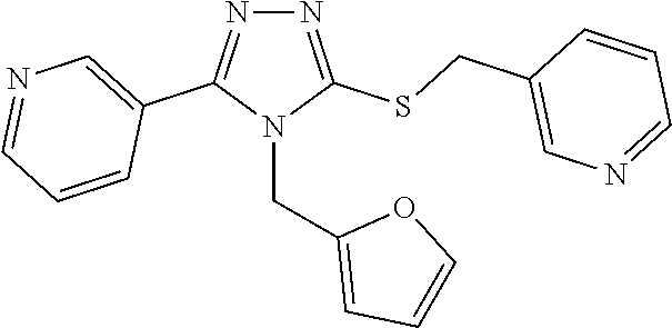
N1=C(SCC2=CN=CC=C2)N(CC2=CC=CO2)C(C2=CN=CC=C2)=N1
